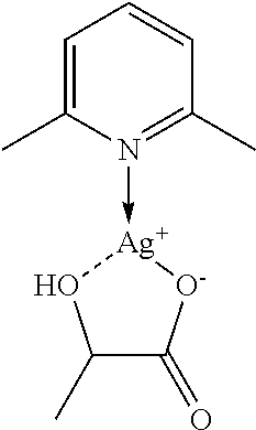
C1=C(C)N(->[Ag]2OC(C)C(=O)[O-]2)=C(C)C=C1
